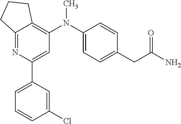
C12=NC(C3=CC=CC(Cl)=C3)=CC(N(C3=CC=C(CC(N)=O)C=C3)C)=C1CCC2
